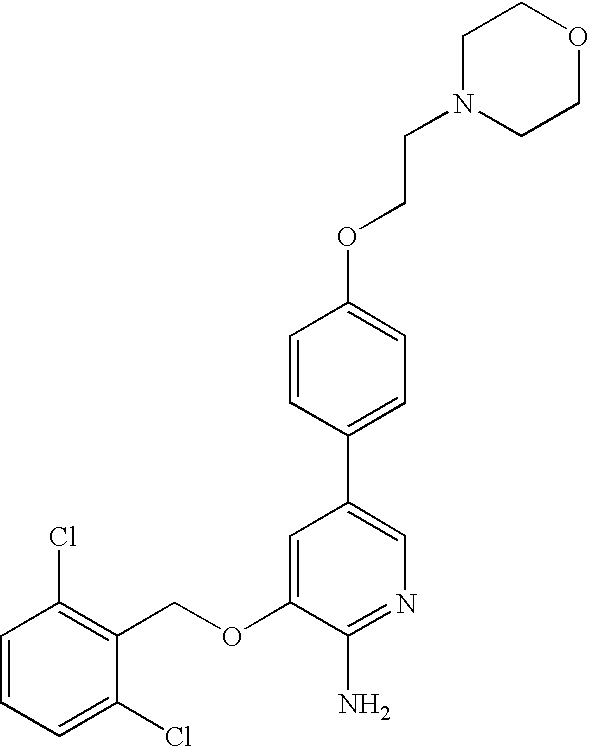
C1=CC=C(Cl)C(COC2=CC(C3=CC=C(OCCN4CCOCC4)C=C3)=CN=C2N)=C1Cl
